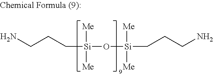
NCCC[Si]([Me])([Me])O[Si]([Me])([Me])CCCN
